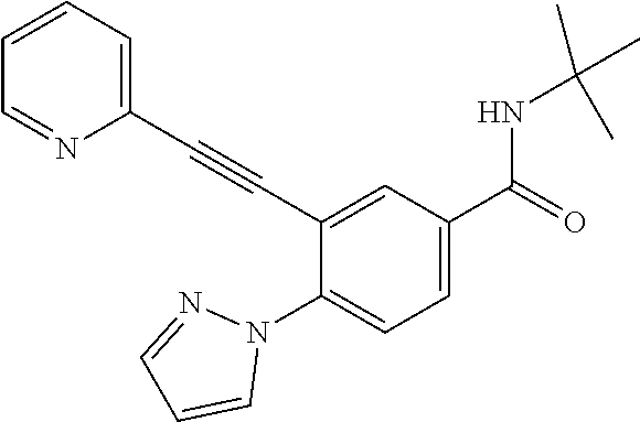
C1(C#CC2=CC(C(=O)NC(C)(C)C)=CC=C2N2N=CC=C2)=CC=CC=N1
